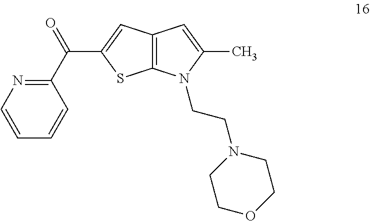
C12=C(N(CCN3CCOCC3)C(C)=C1)SC(C(C1=NC=CC=C1)=O)=C2
